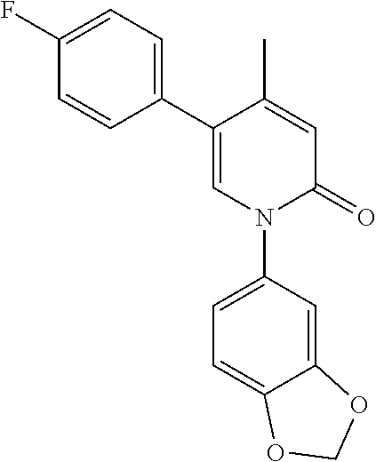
C1=C(C)C(C2=CC=C(F)C=C2)=CN(C2=CC=C3C(=C2)OCO3)C1=O
